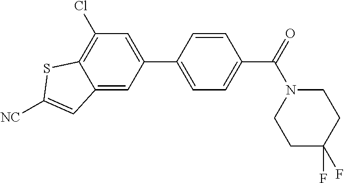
C12=CC(C3=CC=C(C(=O)N4CCC(F)(F)CC4)C=C3)=CC(Cl)=C1SC([NC])=C2
